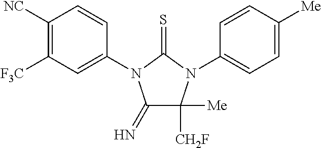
C1(=N)C([Me])([CH2F])N(C2=CC=C([Me])C=C2)C(=S)N1C1=CC([F3C])=C([NC])C=C1
